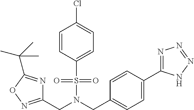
C1=CC(S(=O)(=O)N(CC2=CC=C(C3=NN=NN3)C=C2)CC2=NOC(C(C)(C)C)=N2)=CC=C1Cl
